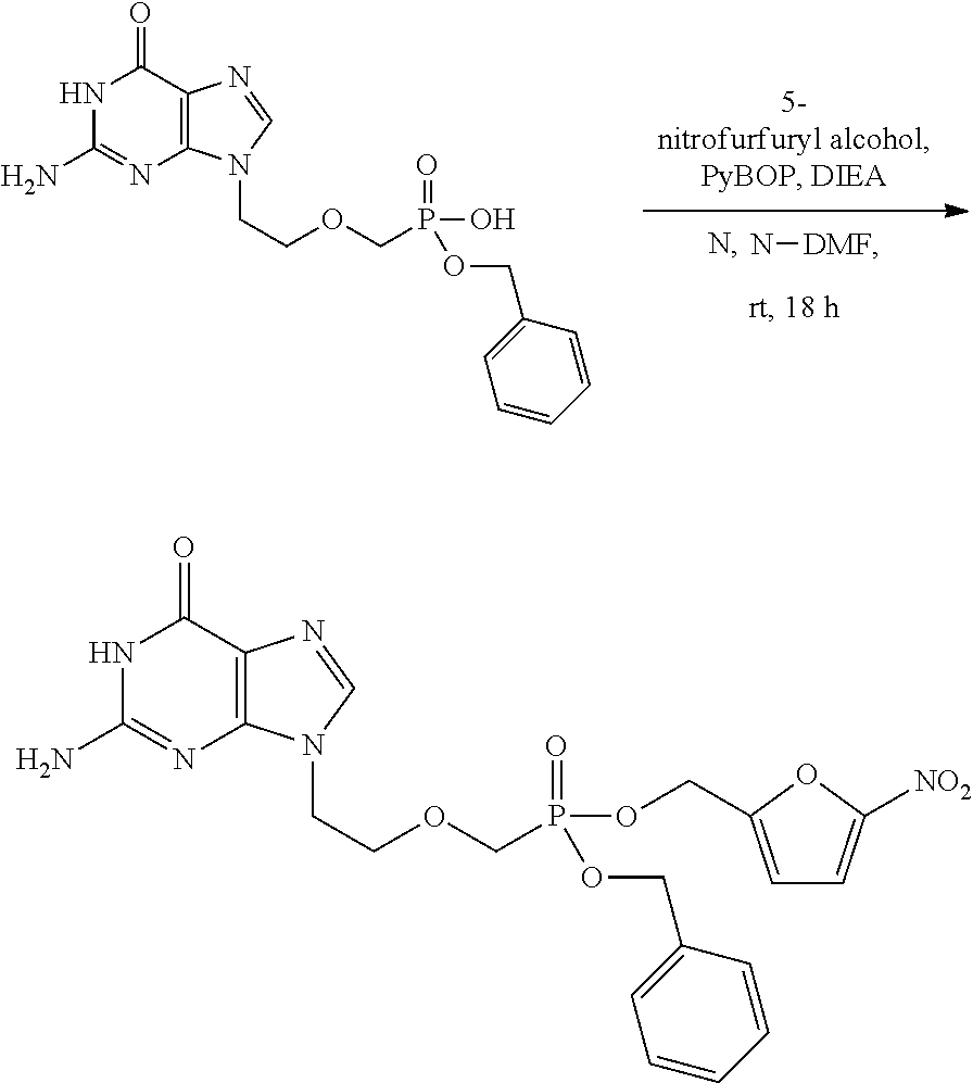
N[DMF].C1(N)=NC2=C(C(=O)N1)N=CN2CCOCP(=O)(O)OCC1=CC=CC=C1.C1(N)=NC2=C(C(=O)N1)N=CN2CCOCP(=O)(OCC1=CC=C([NO2])O1)OCC1=CC=CC=C1
